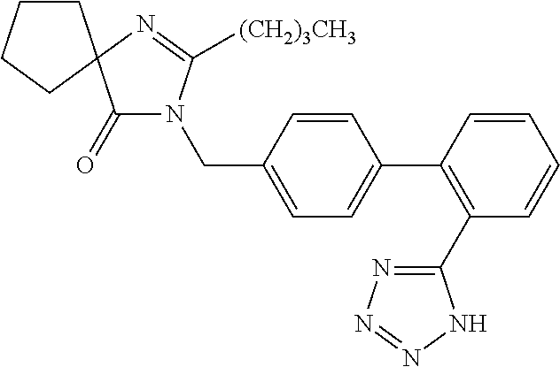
C1CCCC12C(=O)N(CC1=CC=C(C3=C(C4=NN=NN4)C=CC=C3)C=C1)C([(CH2)3CH3])=N2
